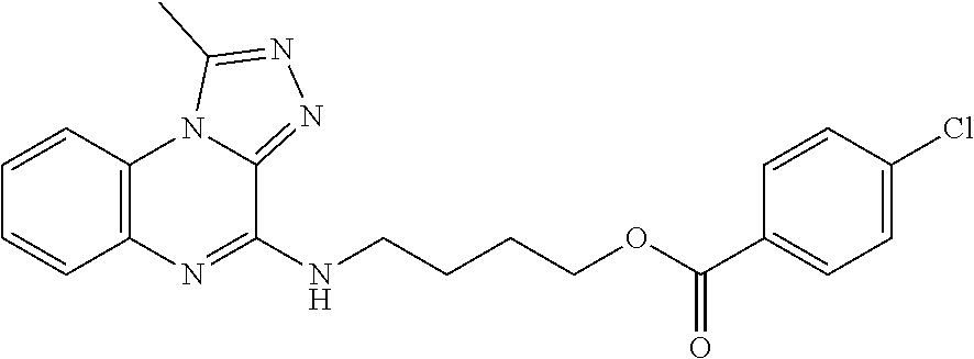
C1=CC2=C(C=C1)N=C(NCCCCOC(C1=CC=C(Cl)C=C1)=O)C1=NN=C(C)N21
